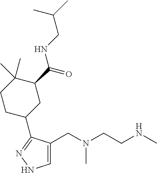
C1=C(CN(C)CCNC)C(C2CC(C(NCC(C)C)=O)C(C)(C)CC2)=NN1
